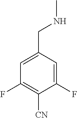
C1(F)=C([CN])C(F)=CC(CNC)=C1
